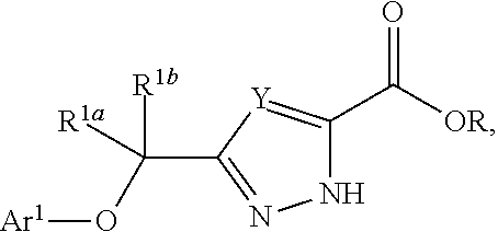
N1C(C(=O)[OR])=[Y]C(C([R1a])(O[Ar1])[R1b])=N1
